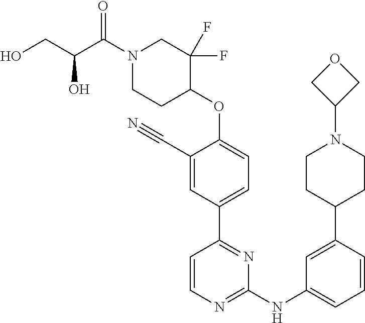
O1CC(N2CCC(C3=CC(NC4=NC=CC(C5=CC=C(OC6CCN(C(C(CO)O)=O)CC6(F)F)C(C#N)=C5)=N4)=CC=C3)CC2)C1
